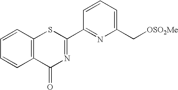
C1=CC2=C(C=C1)C(=O)N=C(C1=NC(C[OSO2Me])=CC=C1)S2
